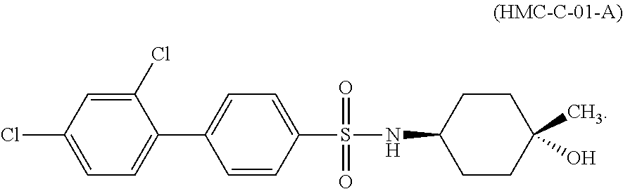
C1(Cl)=CC(Cl)=CC=C1C1=CC=C(S(=O)(=O)NC2CCC(C)(O)CC2)C=C1
